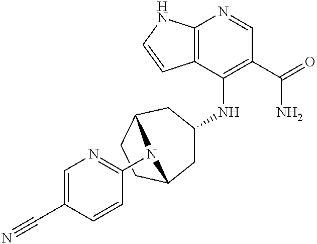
C12=C(C(NC3CC4CCC(C3)N4C3=NC=C(C#N)C=C3)=C(C(=O)N)C=N1)C=CN2
